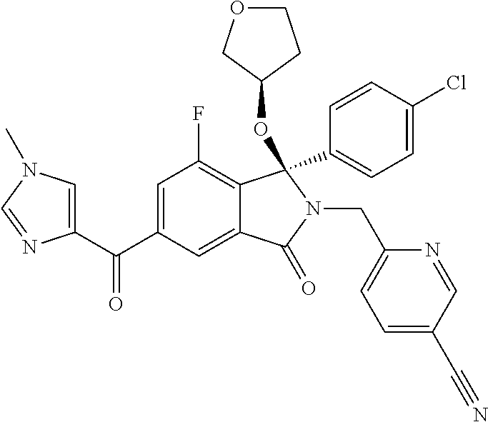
C1=C(C(=O)C2=CN(C)C=N2)C=C2C(=C1F)C(C1=CC=C(Cl)C=C1)(OC1CCOC1)N(CC1=CC=C(C#N)C=N1)C2=O
